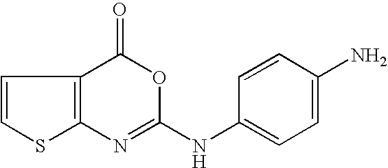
C12=C(C(=O)OC(NC3=CC=C(N)C=C3)=N1)C=CS2
